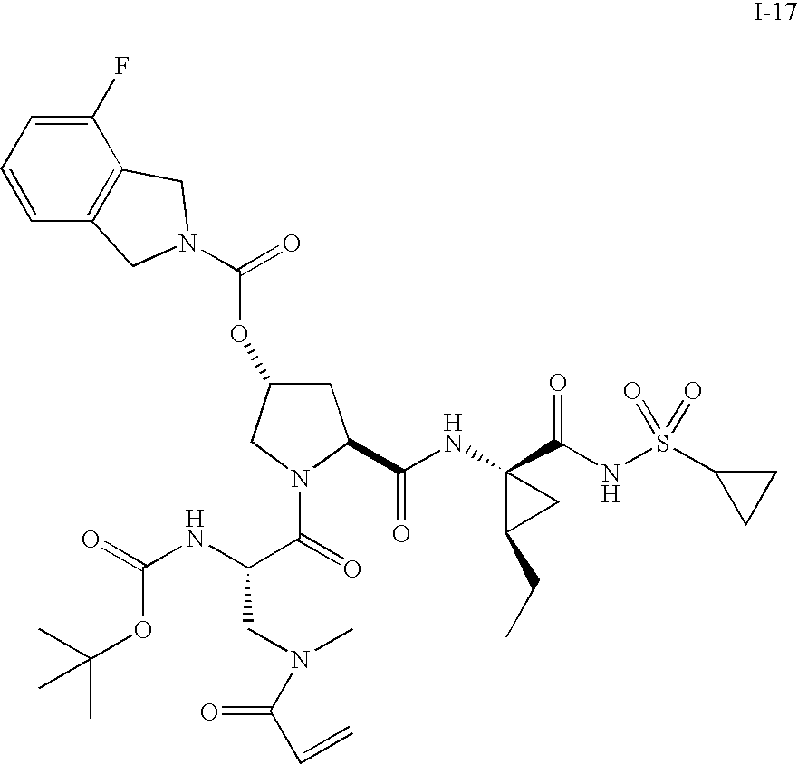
C1C(OC(=O)N2CC3=C(C(F)=CC=C3)C2)CN(C(=O)C(NC(=O)OC(C)(C)C)CN(C)C(C=C)=O)C1C(NC1(C(NS(C2CC2)(=O)=O)=O)C(CC)C1)=O
